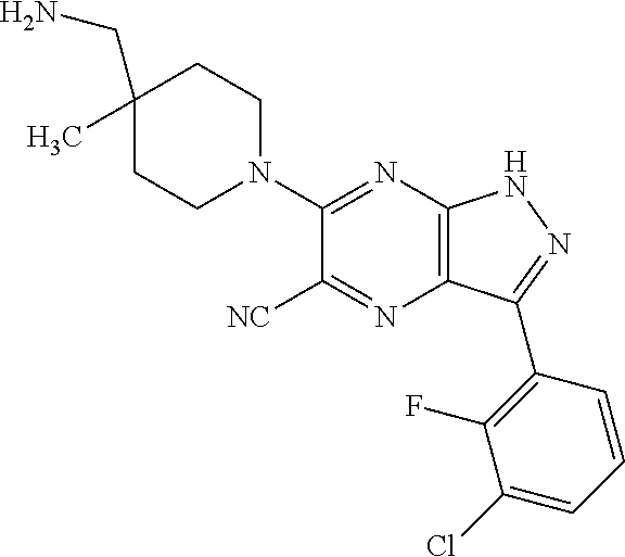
C1(CN)(C)CCN(C2=NC3=C(N=C2[NC])C(C2=C(F)C(Cl)=CC=C2)=NN3)CC1
